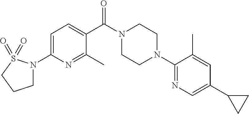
C1N(C2=CC=C(C(N3CCN(C4=NC=C(C5CC5)C=C4C)CC3)=O)C(C)=N2)S(=O)(=O)CC1
